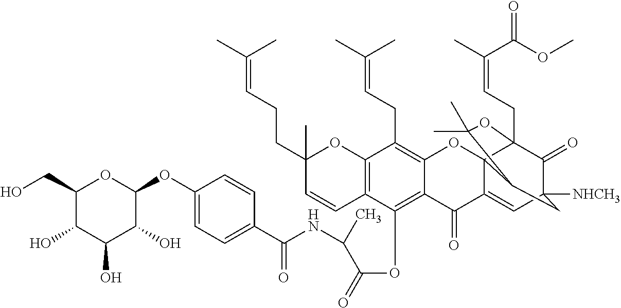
C1(O)C(CO)OC(OC2=CC=C(C(=O)NC(C(OC3=C4C(=C(CC=C(C)C)C5=C3C=CC(C)(CCC=C(C)C)O5)OC35C(=CC6([NHCH3])C(=O)C3(CC=C(C)C(=O)OC)OC(C)(C)C5C6)C4=O)=O)C)C=C2)C(O)C1O
